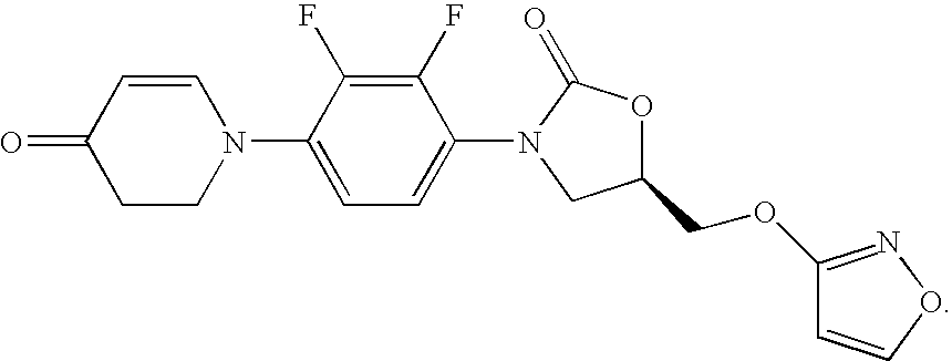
C1=CC(=O)CCN1C1=CC=C(N2C(=O)OC(COC3=NOC=C3)C2)C(F)=C1F
